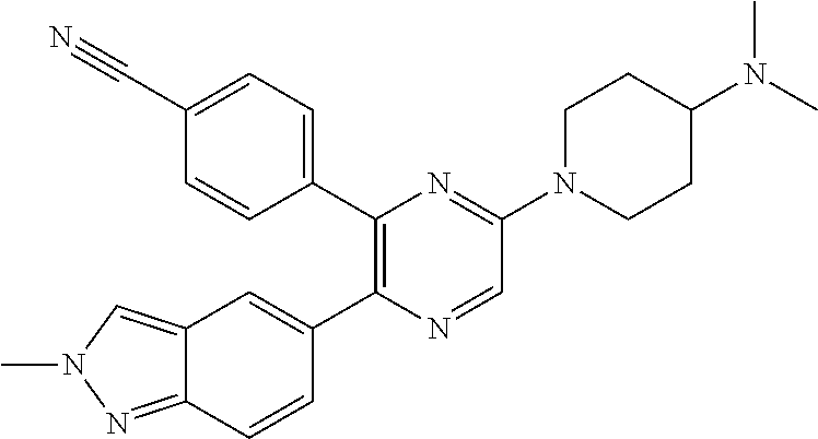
C1(C2=CC=C(C#N)C=C2)=C(C2=CC3=CN(C)N=C3C=C2)N=CC(N2CCC(N(C)C)CC2)=N1
